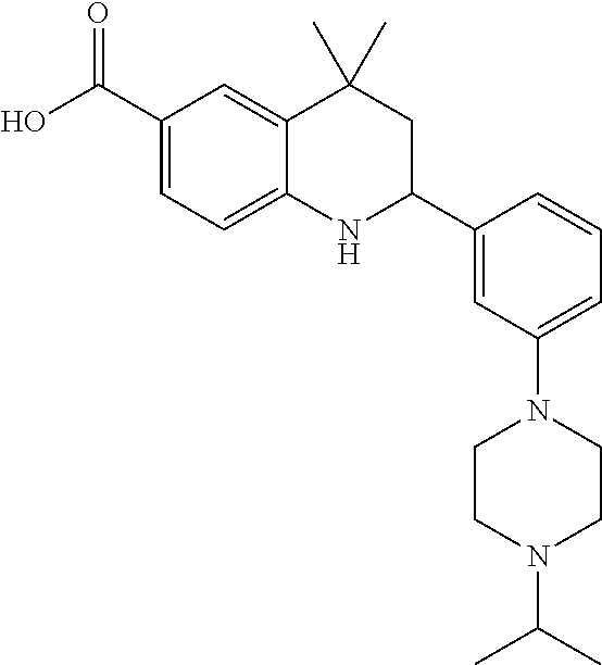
C1(C(O)=O)=CC=C2C(=C1)C(C)(C)CC(C1=CC(N3CCN(C(C)C)CC3)=CC=C1)N2
